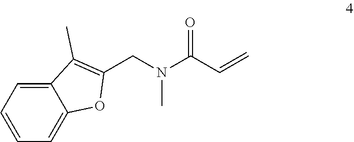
C1=CC=C2C(=C1)C(C)=C(CN(C(C=C)=O)C)O2
